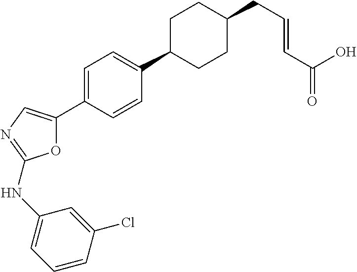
C1(C2=CN=C(NC3=CC=CC(Cl)=C3)O2)=CC=C(C2CCC(CC=CC(=O)O)CC2)C=C1
